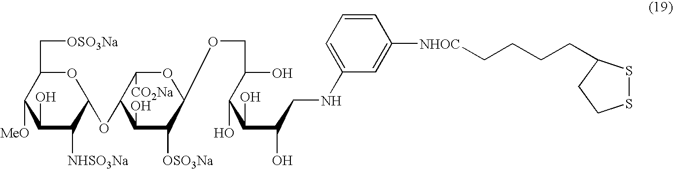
C1(O)C([NHSO3Na])C(OC2C(O)C([OSO3Na])C(OCC(O)C(C(C(CNC3=CC=CC([NHOC]CCCCC4SSCC4)=C3)O)O)O)OC2[CO2Na])OC(C[OSO3Na])C1[MeO]
